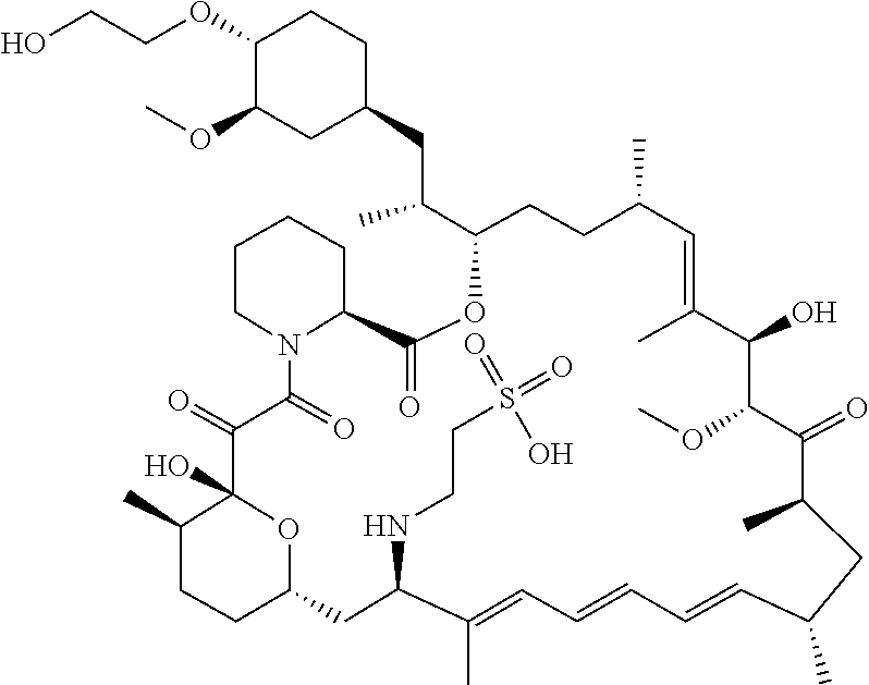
O(C1C(O)C(C)=CC(C)CCC(C(CC2CC(OC)C(OCCO)CC2)C)OC(=O)C2CCCCN2C(=O)C(=O)C2(O)C(C)CCC(CC(NCCS(=O)(=O)O)C(C)=CC=CC=CC(C)CC(C)C1=O)O2)C
